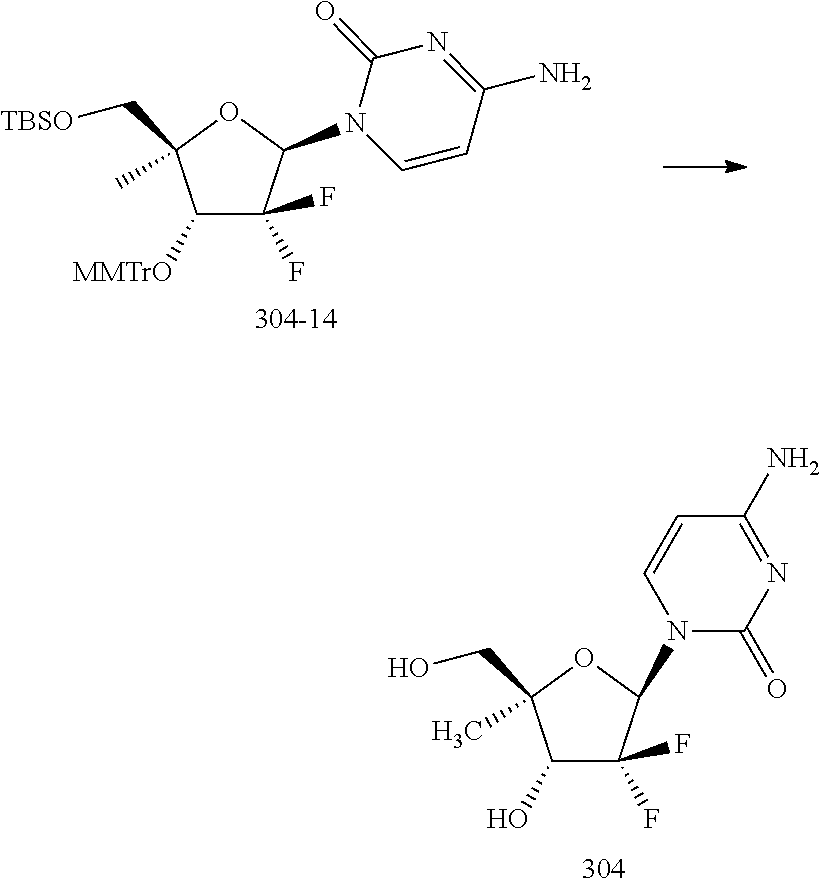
C1([MMTrO])C(F)(F)C(N2C=CC(N)=NC2=O)OC1(C[TBSO])C.C1(O)C(F)(F)C(N2C=CC(N)=NC2=O)OC1(CO)C
